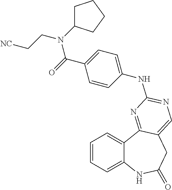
C1=CC=C2C(=C1)C1=NC(NC3=CC=C(C(=O)N(CC[NC])C4CCCC4)C=C3)=NC=C1CC(=O)N2
